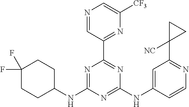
N1=C(NC2CCC(F)(F)CC2)N=C(NC2=CC(C3([NC])CC3)=NC=C2)N=C1C1=NC([CF3])=CN=C1
